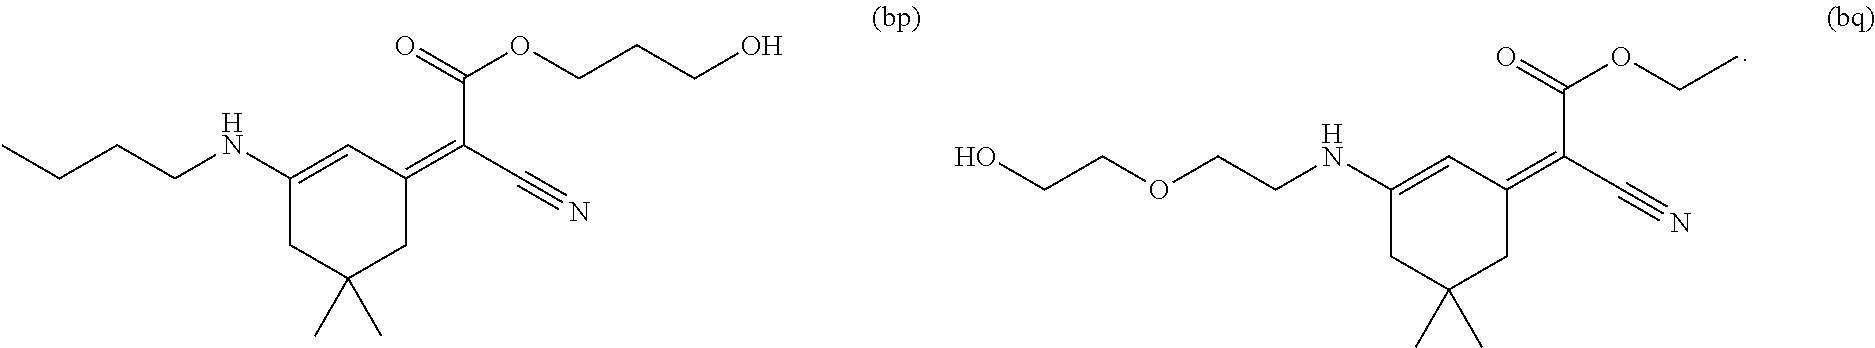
C1(NCCOCCO)=CC(=C(C#N)C(=O)OCC)CC(C)(C)C1.C1(NCCCC)=CC(=C(C#N)C(=O)OCCCO)CC(C)(C)C1
